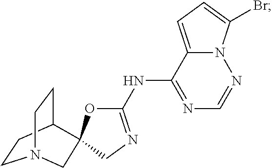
C1CC2CCN1CC21OC(NC2=NC=NN3C2=CC=C3Br)=NC1
